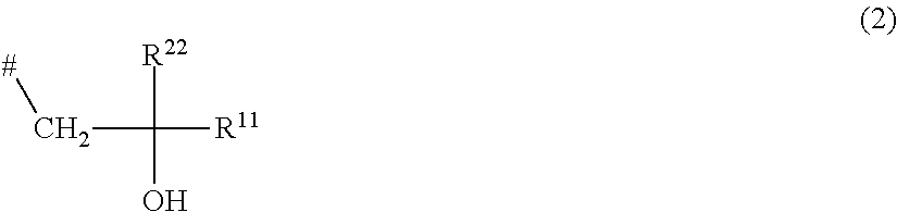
[R22]C(O)([R11])C[#]
